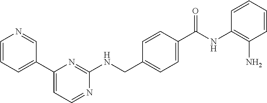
C1=CC=C(C2=CC=NC(NCC3=CC=C(C(NC4=C(N)C=CC=C4)=O)C=C3)=N2)C=N1
